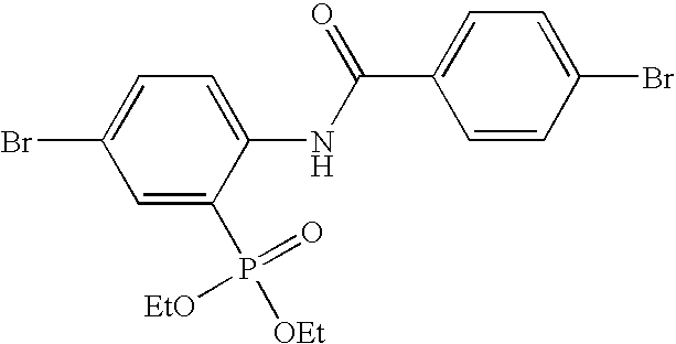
C1=C(P([OEt])([EtO])=O)C(NC(C2=CC=C(Br)C=C2)=O)=CC=C1Br
